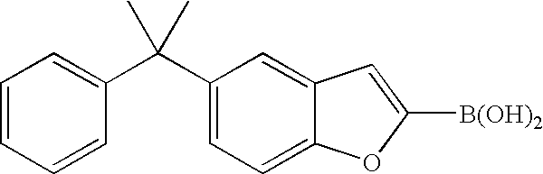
C1=CC=CC(C(C2=CC=C3C(=C2)C=C([B(OH)2])O3)(C)C)=C1
